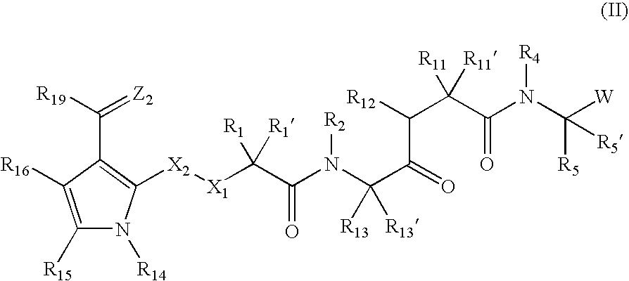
C1([R15])=C([R16])C(C([R19])=[Z2])=C([X2][X1]C(C(N([R2])C([R13])(C(C([R12])C([R11])(C(=O)N([R4])C([R5])([W])[R5])[R11])=O)[R13])=O)([R1])[R1])N1[R14]
